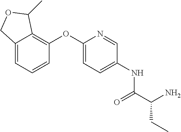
C12=CC=CC(OC3=CC=C(NC(C(N)CC)=O)C=N3)=C1C(C)OC2
